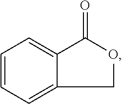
C1(=O)OCC2=CC=CC=C12
